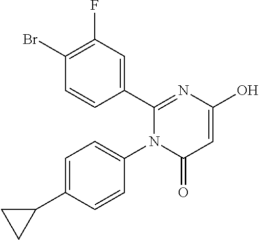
C1(Br)=C(F)C=C(C2=NC(O)=CC(=O)N2C2=CC=C(C3CC3)C=C2)C=C1
